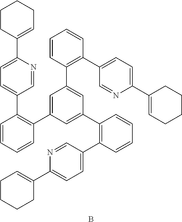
C1(C2=CCCCC2)=CC=C(C2=C(C3=CC(C4=C(C5=CC=C(C6=CCCCC6)N=C5)C=CC=C4)=CC(C4=C(C5=CC=C(C6=CCCCC6)N=C5)C=CC=C4)=C3)C=CC=C2)C=N1.B
